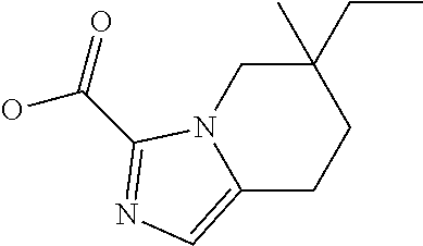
C12=CN=C(C(=O)O)N1CC(CC)(C)CC2
